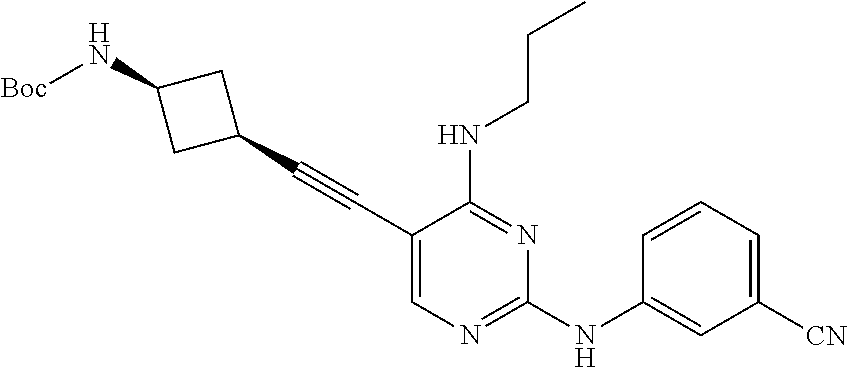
C1(C#CC2=CN=C(NC3=CC([CN])=CC=C3)N=C2NCCC)CC(N[Boc])C1
